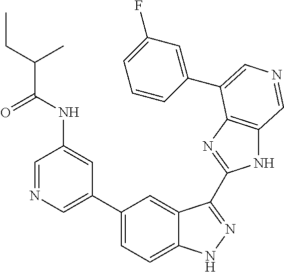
C1(C2=CN=CC(NC(C(CC)C)=O)=C2)=CC=C2C(=C1)C(C1=NC3=C(N1)C=NC=C3C1=CC(F)=CC=C1)=NN2
